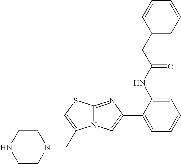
N12C(=NC(C3=CC=CC=C3NC(=O)CC3=CC=CC=C3)=C1)SC=C2CN1CCNCC1
